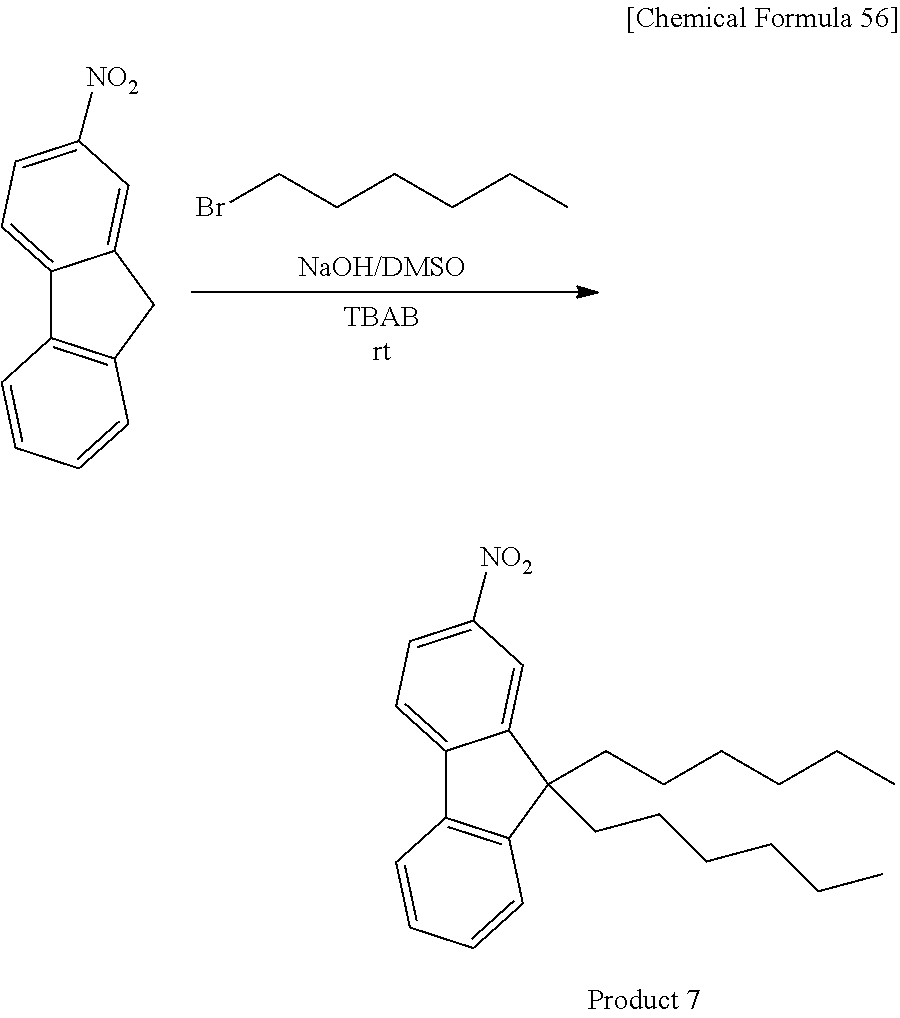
C12=CC=C([NO2])C=C1CC1=C2C=CC=C1.BrCCCCCC.C12=CC=C([NO2])C=C1C(CCCCCC)(CCCCCC)C1=C2C=CC=C1
